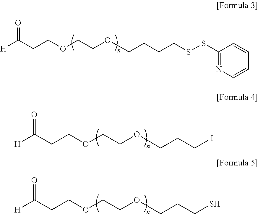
[H]C(CCOCCOCCCCSSC1=NC=CC=C1)=O.[H]C(CCOCCOCCCI)=O.[H]C(CCOCCOCCCS)=O
